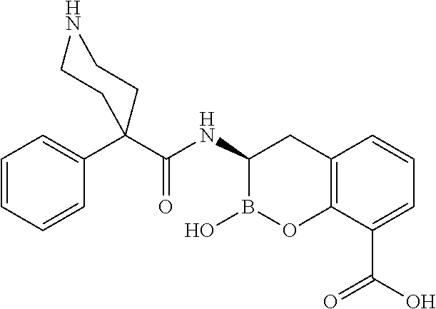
C1=CC=CC(C2(C(NC3B(O)OC4=C(C3)C=CC=C4C(=O)O)=O)CCNCC2)=C1
